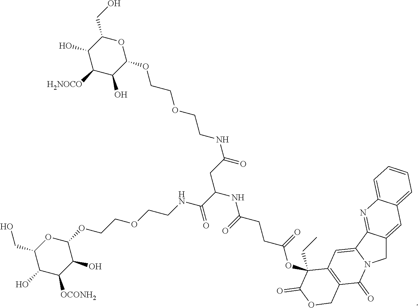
C1(CO)C(O)C([OCONH2])C(O)C(OCCOCCNC(C(CC(=O)NCCOCCOC2OC(CO)C(O)C([H2NOCO])C2O)NC(=O)CCC(=O)OC2(CC)C3=C(C(=O)N4CC5=CC6=CC=CC=C6N=C5C4=C3)COC2=O)=O)O1
